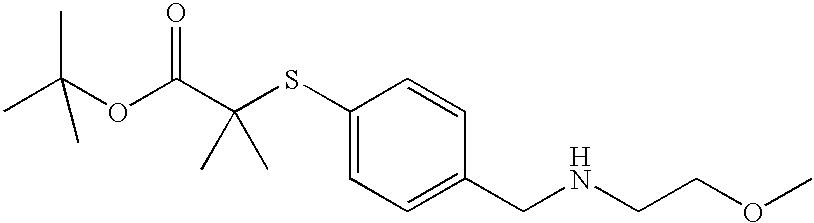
CC(OC(C(SC1=CC=C(CNCCOC)C=C1)(C)C)=O)(C)C
